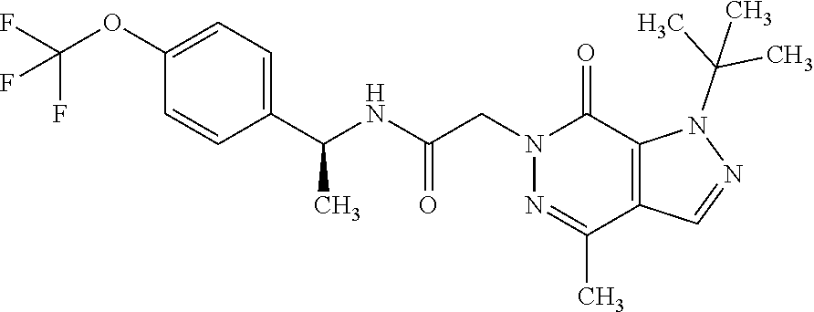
N1=C(C)C2=C(C(=O)N1CC(NC(C1=CC=C(OC(F)(F)F)C=C1)C)=O)N(C(C)(C)C)N=C2
